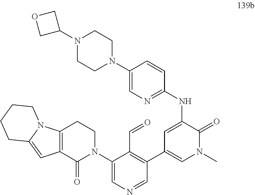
N(C1=CC(C2=C(C=O)C(N3CCC4=C(C3=O)C=C3N4CCCC3)=CN=C2)=CN(C)C1=O)C1=NC=C(N2CCN(C3COC3)CC2)C=C1
